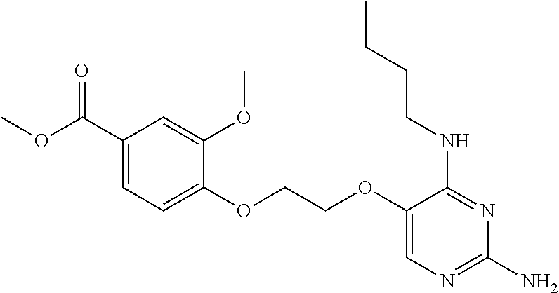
C1(OCCOC2=CC=C(C(OC)=O)C=C2OC)=CN=C(N)N=C1NCCCC
